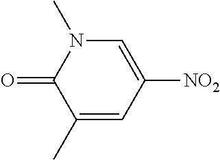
C1(C)=CC([NO2])=CN(C)C1=O
